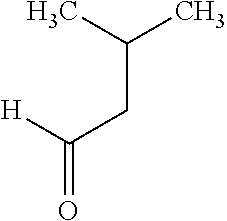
C(CC(C)C)([H])=O
